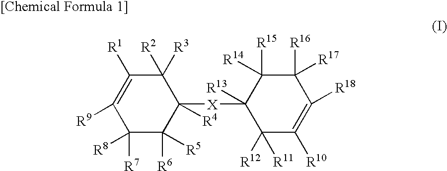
C1([R8])([R7])C([R6])([R5])C([R4])([X]C2([R13])C([R11])([R12])C([R10])=C([R18])C([R16])([R17])C2([R15])[R14])C([R2])([R3])C([R1])=C1[R9]
